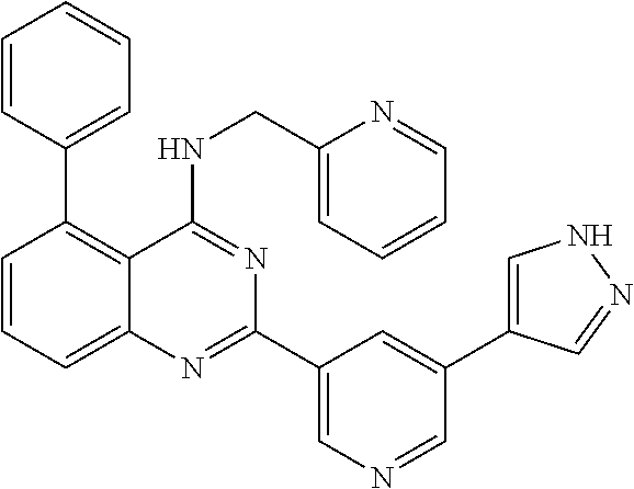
C1=CC=C2C(=C1C1=CC=CC=C1)C(NCC1=CC=CC=N1)=NC(C1=CN=CC(C3=CNN=C3)=C1)=N2
